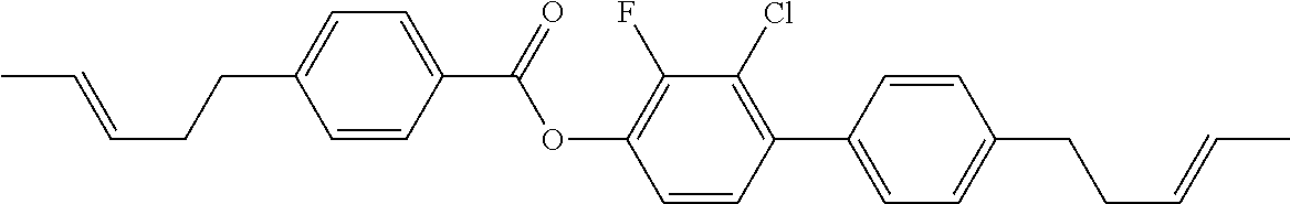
C1(C(OC2=C(F)C(Cl)=C(C3=CC=C(CCC=CC)C=C3)C=C2)=O)=CC=C(CCC=CC)C=C1
